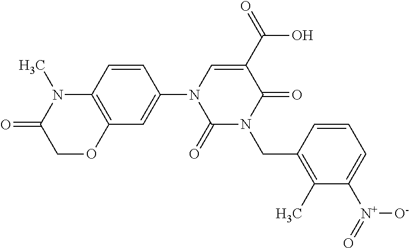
C1(=O)N(CC2=C(C)C([N+](=O)[O-])=CC=C2)C(=O)C(C(O)=O)=CN1C1=CC2=C(C=C1)N(C)C(=O)CO2
